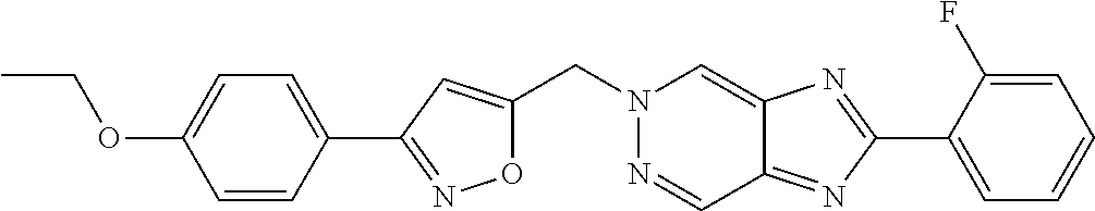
C1=CC(C2=NOC(CN3N=CC4=NC(C5=CC=CC=C5F)=NC4=C3)=C2)=CC=C1OCC
